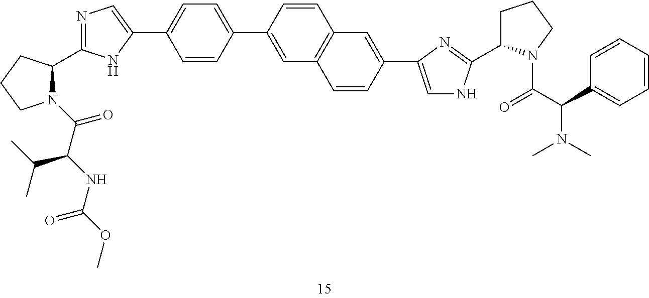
C1(C2=CC3=C(C=C2)C=C(C2=CNC(C4CCCN4C(C(C4=CC=CC=C4)N(C)C)=O)=N2)C=C3)=CC=C(C2=CN=C(C3N(C(=O)C(NC(=O)OC)C(C)C)CCC3)N2)C=C1
